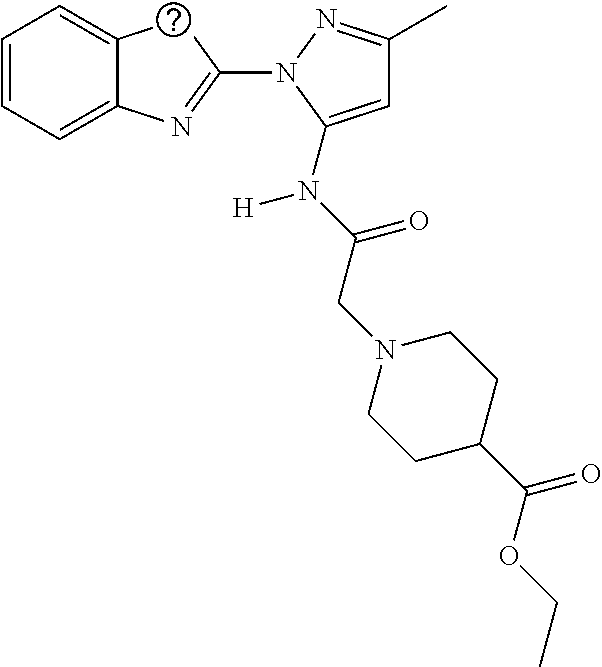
C1=CC=C2C(=C1)CC(N1N=C(C)C=C1N([H])C(CN1CCC(C(=O)OCC)CC1)=O)=N2
